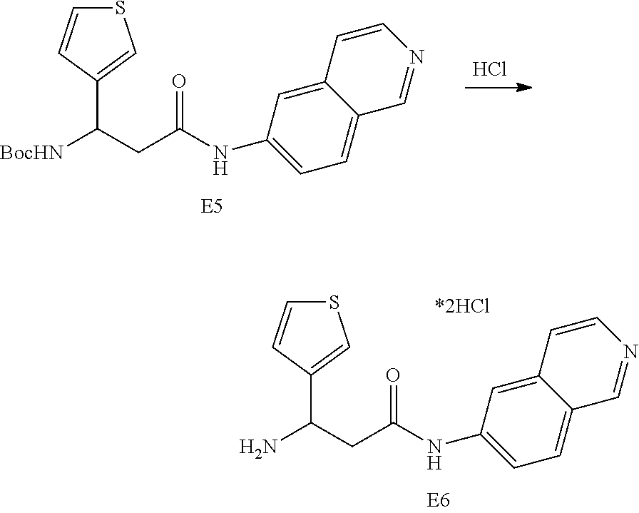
S1C=CC(C(CC(NC2=CC=C3C(=C2)C=CN=C3)=O)N)=C1.Cl.S1C=CC(C(CC(NC2=CC=C3C(=C2)C=CN=C3)=O)[BocHN])=C1
